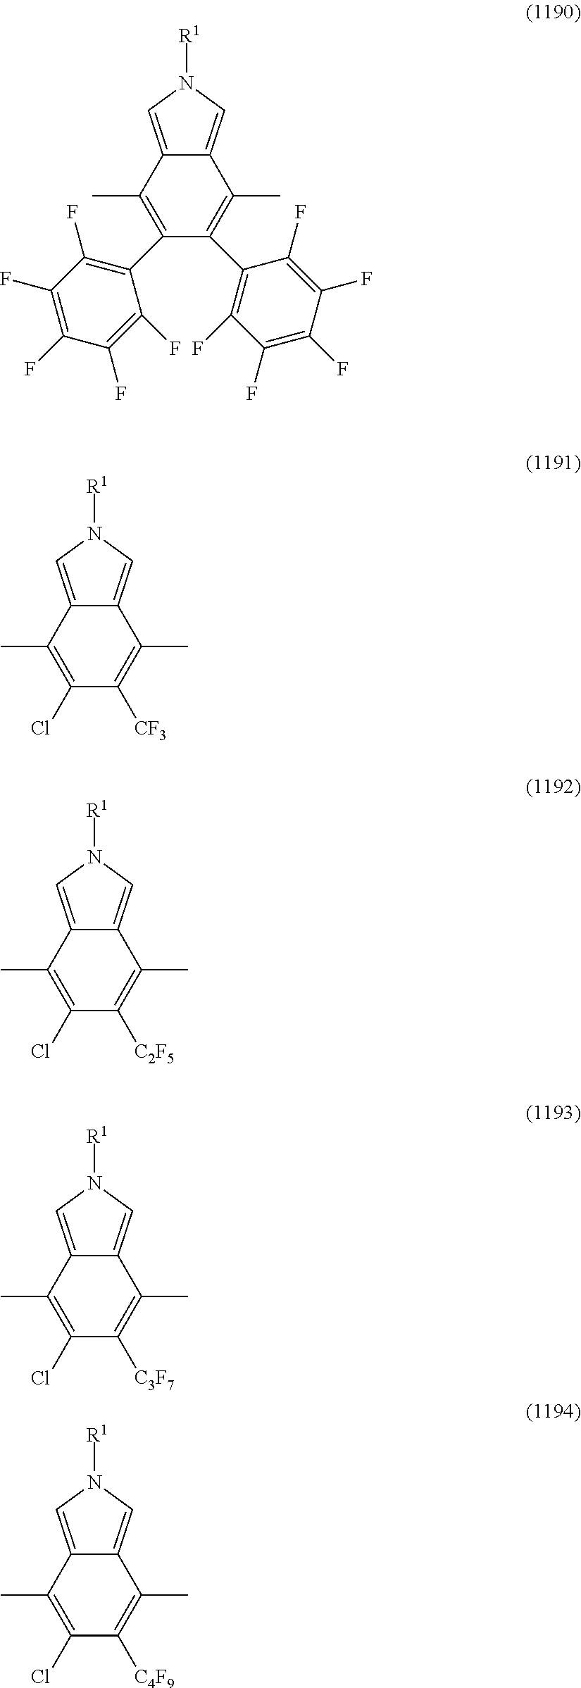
C12=CN([R1])C=C1C(C)=C(C1=C(F)C(F)=C(F)C(F)=C1F)C(C1=C(F)C(F)=C(F)C(F)=C1F)=C2C.C12=CN([R1])C=C1C(C)=C([CF3])C(Cl)=C2C.C12=CN([R1])C=C1C(C)=C([C2F5])C(Cl)=C2C.C12=CN([R1])C=C1C(C)=C([C3F7])C(Cl)=C2C.C12=CN([R1])C=C1C(C)=C([C4F9])C(Cl)=C2C
